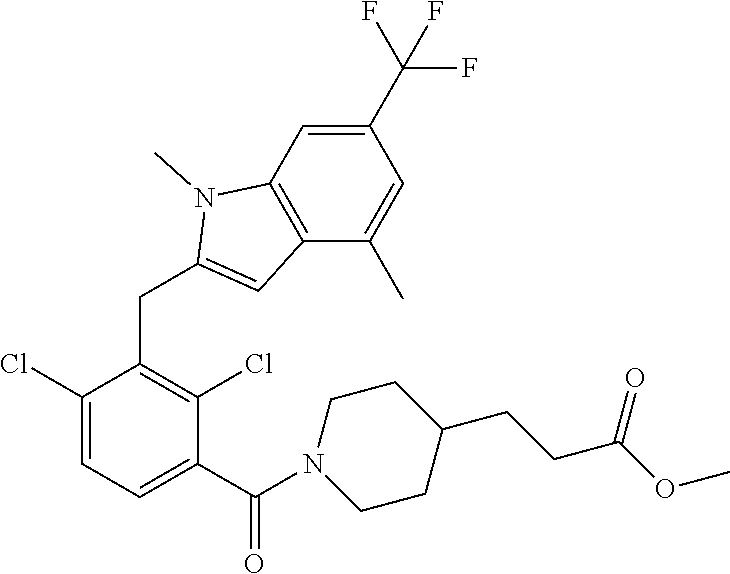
C1(Cl)=CC=C(C(=O)N2CCC(CCC(OC)=O)CC2)C(Cl)=C1CC1=CC2=C(N1C)C=C(C(F)(F)F)C=C2C
